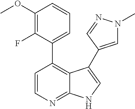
C1=CN=C2C(=C1C1=CC=CC(OC)=C1F)C(C1=CN(C)N=C1)=CN2
